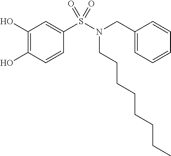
C1(O)=C(O)C=CC(S(N(CCCCCCCC)CC2=CC=CC=C2)(=O)=O)=C1
